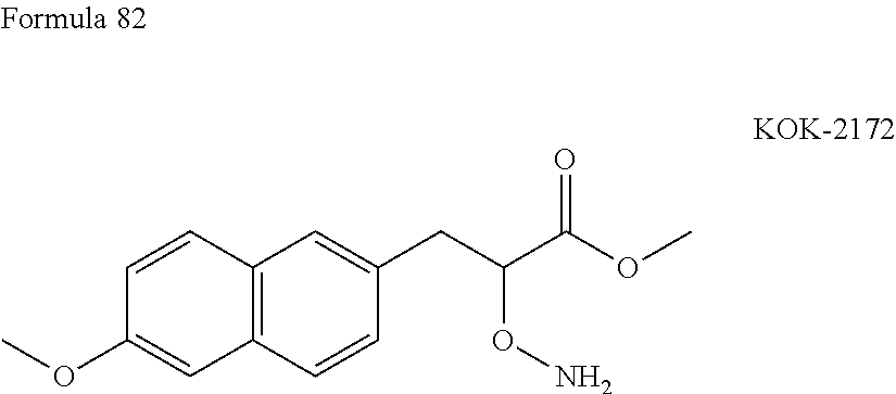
C12=C(C=C(CC(C(OC)=O)ON)C=C1)C=CC(OC)=C2
